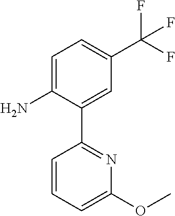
C1=C(N)C(C2=NC(OC)=CC=C2)=CC(C(F)(F)F)=C1
